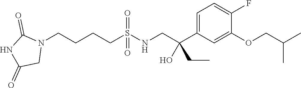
N1(CCCCS(NCC(C2=CC=C(F)C(OCC(C)C)=C2)(O)CC)(=O)=O)C(=O)NC(=O)C1
